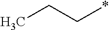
CCC*
